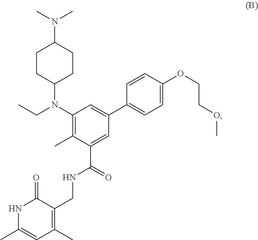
N1C(C)=CC(C)=C(CNC(C2=CC(C3=CC=C(OCCOC)C=C3)=CC(N(CC)C3CCC(N(C)C)CC3)=C2C)=O)C1=O
